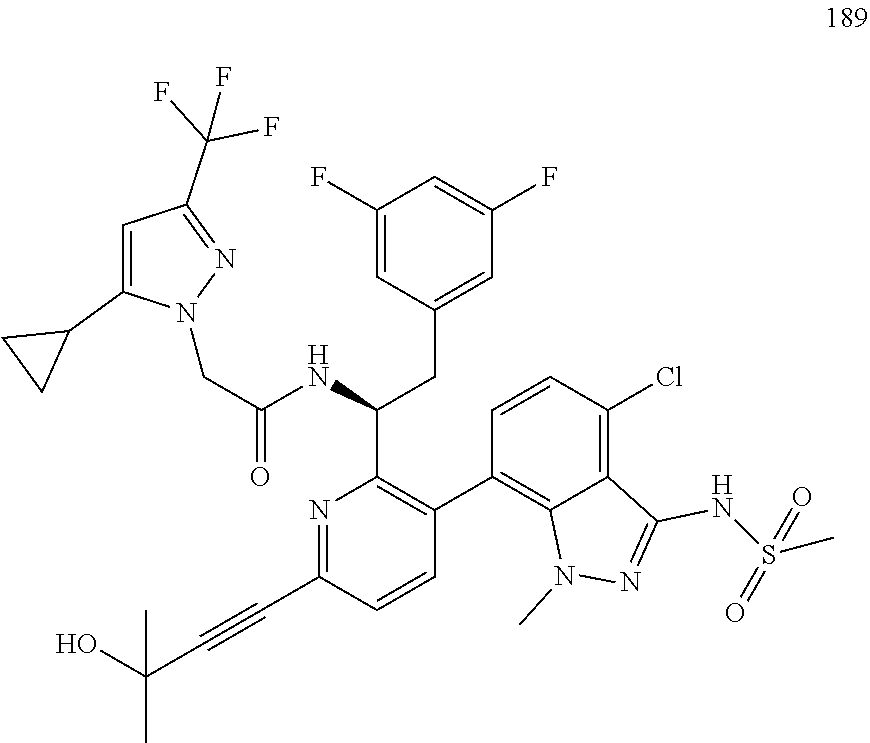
N1=C(C#CC(O)(C)C)C=CC(C2=C3C(=C(Cl)C=C2)C(NS(C)(=O)=O)=NN3C)=C1C(NC(CN1C(C2CC2)=CC(C(F)(F)F)=N1)=O)CC1=CC(F)=CC(F)=C1
